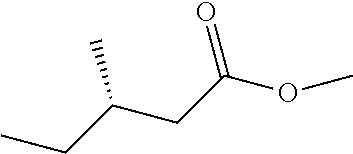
CCC(CC(OC)=O)C
